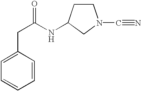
C1=C(CC(=O)NC2CCN(C#N)C2)C=CC=C1
